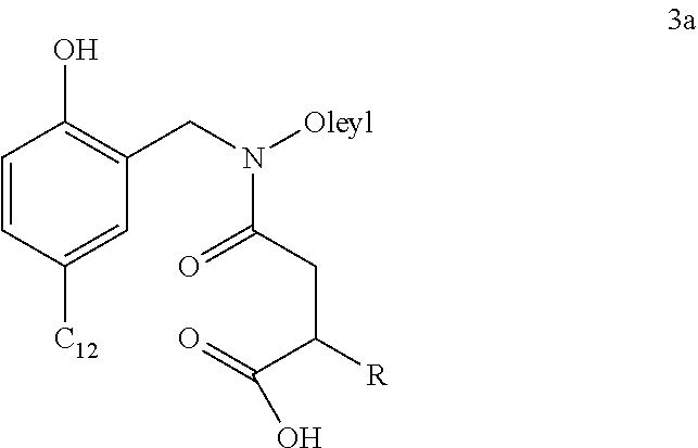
C1=CC([C12])=CC(CN([Oleyl])C(CC([R])C(=O)O)=O)=C1O
